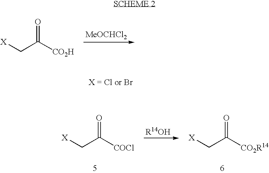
[X]CC([CO2H])=O.[MeOCHCl2].[X]CC([COCl])=O.[X]CC([CO2R14])=O
